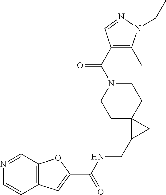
C12=C(C=NC=C1)OC(C(NCC1CC13CCN(C(=O)C1=C(C)N(CC)N=C1)CC3)=O)=C2
